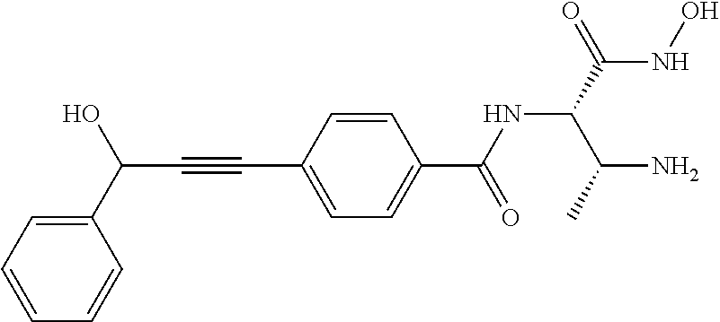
C1=CC=CC(C(C#CC2=CC=C(C(NC(C(C)N)C(=O)NO)=O)C=C2)O)=C1
